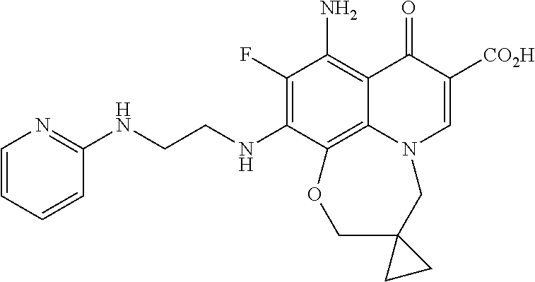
C1(F)=C(NCCNC2=NC=CC=C2)C2=C3C(=C1N)C(=O)C([CO2H])=CN3CC1(CO2)CC1
